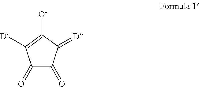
C1(=O)C(=O)C(=[D])C([O-])=C1[D]
